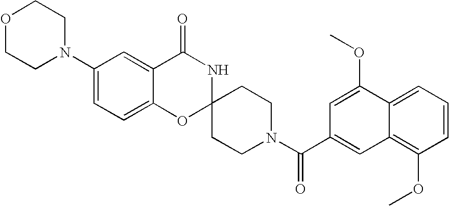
C1(N2CCOCC2)=CC=C2C(=C1)C(=O)NC1(O2)CCN(C(=O)C2=CC3=C(OC)C=CC=C3C(OC)=C2)CC1
